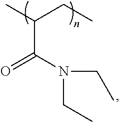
CC(CC)C(N(CC)CC)=O
